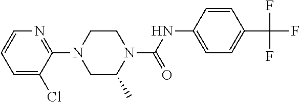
C1=C(Cl)C(N2CC(C)N(C(NC3=CC=C(C(F)(F)F)C=C3)=O)CC2)=NC=C1
